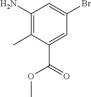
C1(N)=C(C)C(C(=O)OC)=CC(Br)=C1
